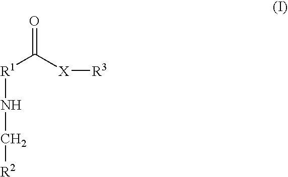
[R1](NC[R2])C([X][R3])=O
